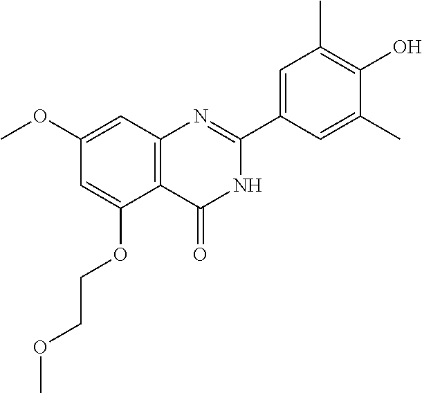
C12=C(C=C(OC)C=C1OCCOC)N=C(C1=CC(C)=C(O)C(C)=C1)NC2=O
